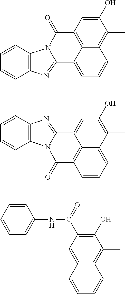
C1=CC2=C(C=C1)N=C1N2C(=O)C2=C3C1=CC=CC3=C(C)C(O)=C2.C1=CC2=C(C=C1)N1C(=N2)C2=CC(O)=C(C)C3=CC=CC(=C23)C1=O.C1=CC=CC=C1NC(=O)C1=C(O)C(C)=C2C(=C1)C=CC=C2
